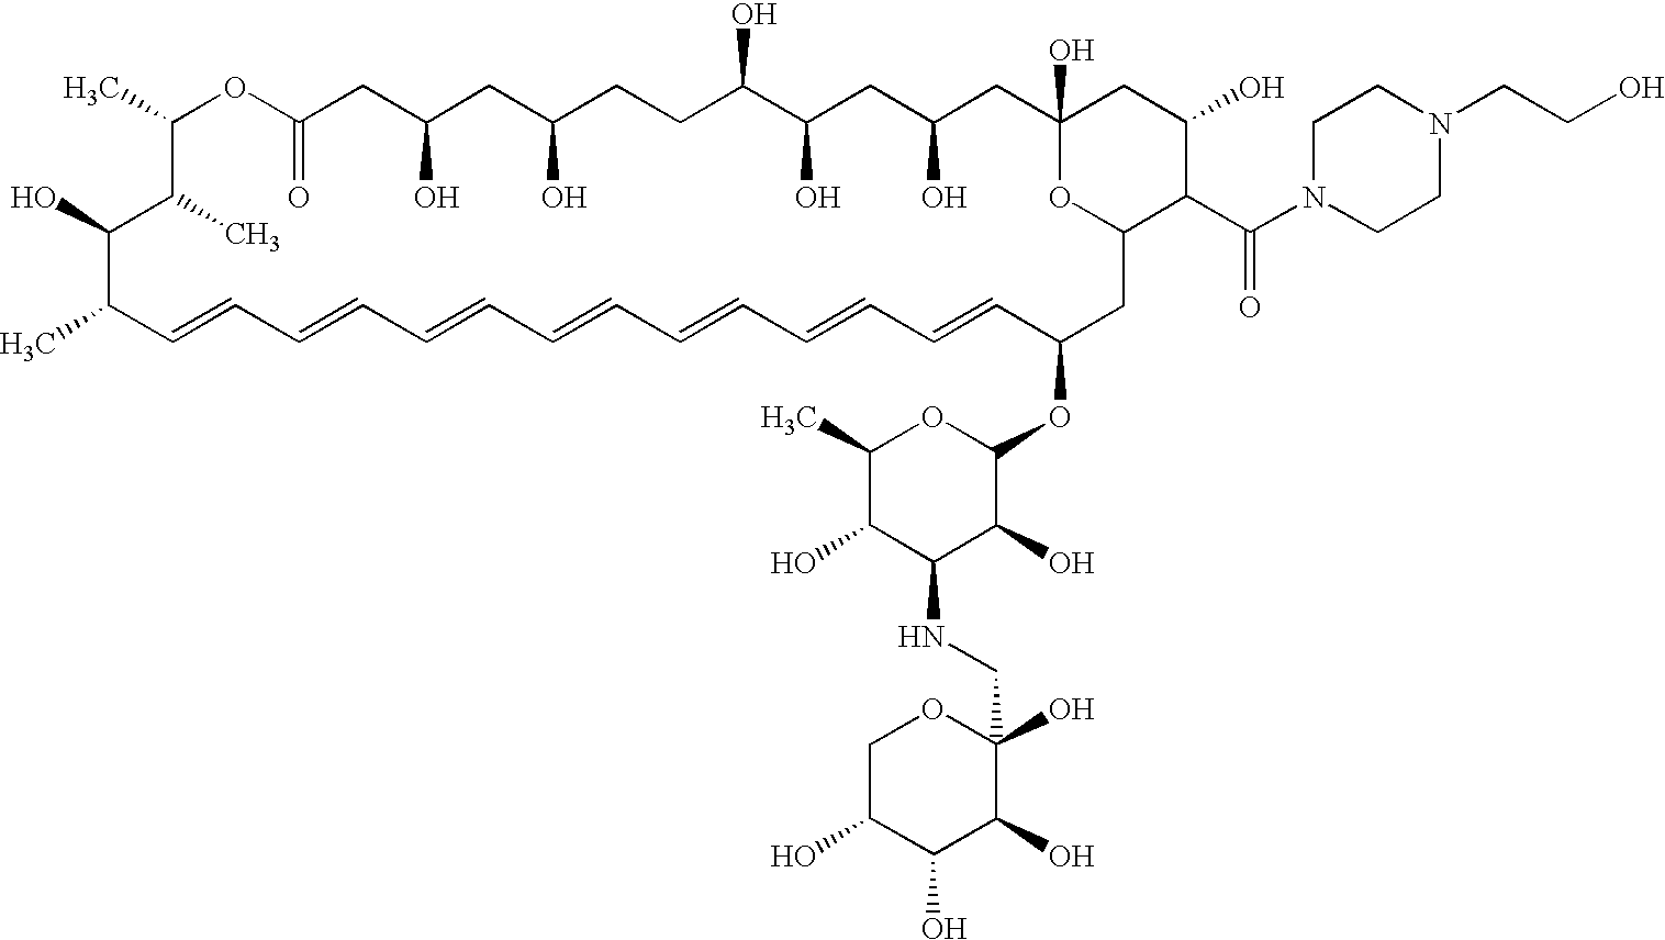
CC1C=CC=CC=CC=CC=CC=CC=CC(OC2OC(C)C(O)C(NCC3(O)OCC(O)C(O)C3O)C2O)CC2OC(O)(CC(O)CC(O)C(O)CCC(O)CC(O)CC(=O)OC(C)C(C)C1O)CC(O)C2C(N1CCN(CCO)CC1)=O
